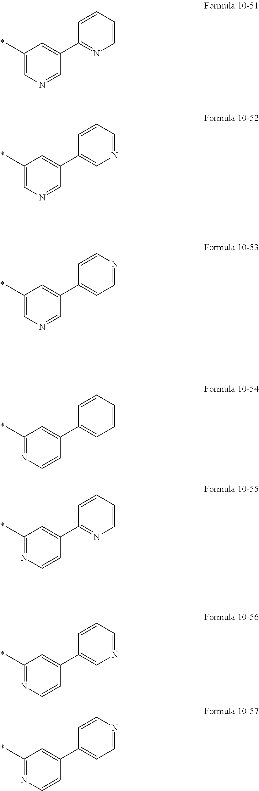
C1(C)=CN=CC(C2=NC=CC=C2)=C1.C1(C)=CN=CC(C2=CN=CC=C2)=C1.C1(C)=CN=CC(C2=CC=NC=C2)=C1.C1(C)=NC=CC(C2=CC=CC=C2)=C1.C1(C)=NC=CC(C2=NC=CC=C2)=C1.C1(C)=NC=CC(C2=CN=CC=C2)=C1.C1(C)=NC=CC(C2=CC=NC=C2)=C1
